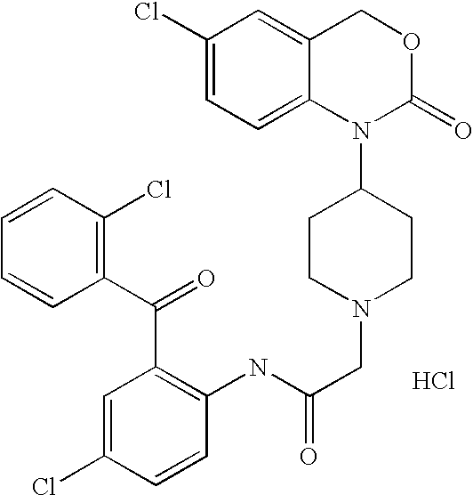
C1=CC(Cl)=C(C(=O)C2=C(NC(CN3CCC(N4C(=O)OCC5=CC(Cl)=CC=C45)CC3)=O)C=CC(Cl)=C2)C=C1.Cl
